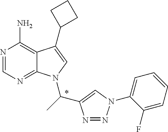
N1=CN=C2C(=C1N)C(C1CCC1)=CN2C(C)C1=CN(C2=CC=CC=C2F)N=N1
